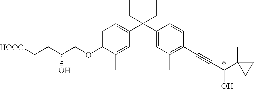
C1=C(OCC(CC[HOOC])O)C(C)=CC(C(C2=CC(C)=C(C#CC(C3(C)CC3)O)C=C2)(CC)CC)=C1
